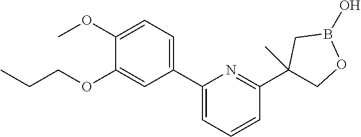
C1(OC)=CC=C(C2=CC=CC(C3(C)COB(O)C3)=N2)C=C1OCCC
